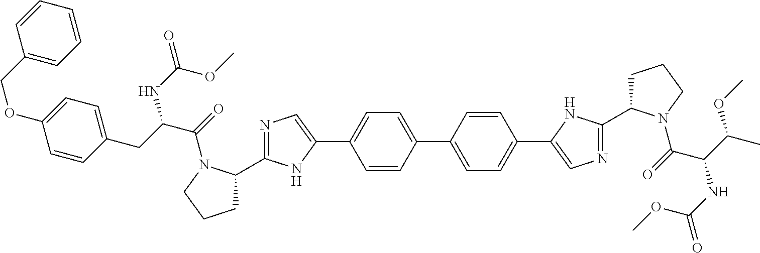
C1=CC(C2=CC=C(C3=CN=C(C4CCCN4C(=O)C(C(OC)C)NC(=O)OC)N3)C=C2)=CC=C1C1=CN=C(C2CCCN2C(=O)C(CC2=CC=C(OCC3=CC=CC=C3)C=C2)NC(OC)=O)N1
